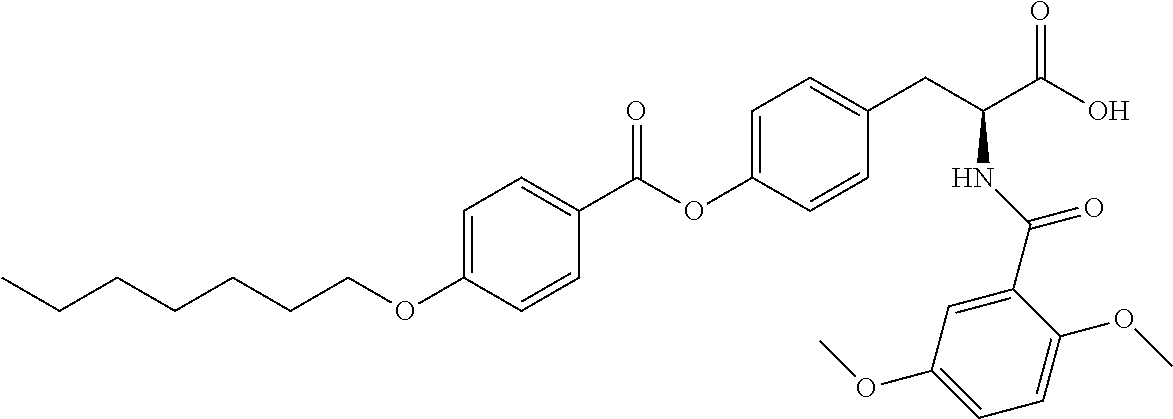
C1=C(OCCCCCCC)C=CC(C(OC2=CC=C(CC(C(O)=O)NC(C3=CC(OC)=CC=C3OC)=O)C=C2)=O)=C1
